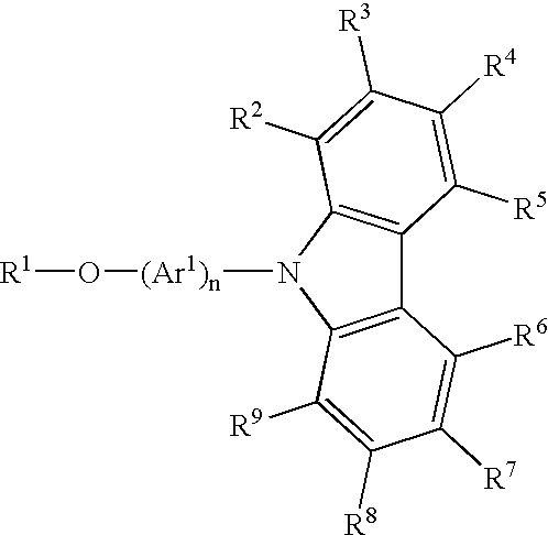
C12=C(N([(Ar1)n]O[R1])C3=C1C([R6])=C([R7])C([R8])=C3[R9])C([R2])=C([R3])C([R4])=C2[R5]
